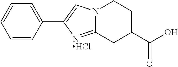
C12=[NHCl]C(C3=CC=CC=C3)=CN1CCC(C(O)=O)C2
